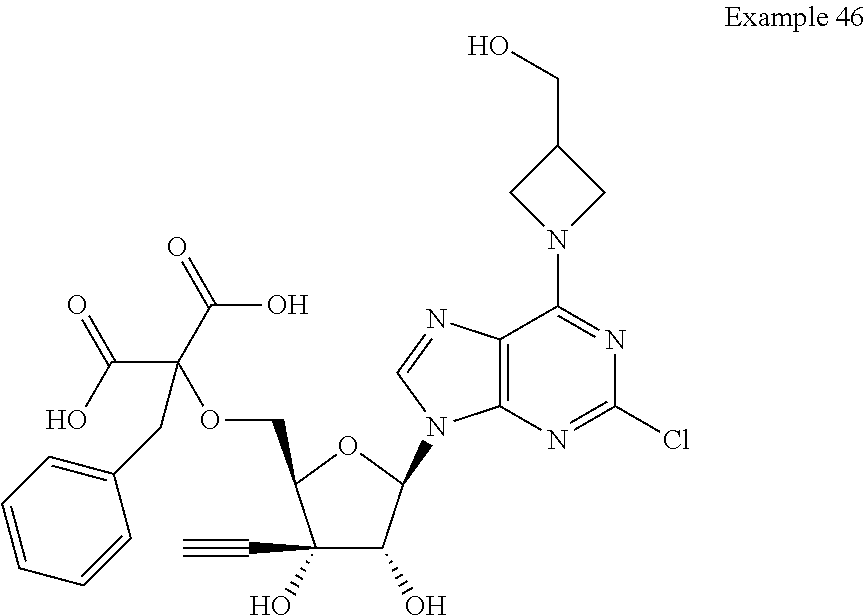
C1(C#C)(O)C(O)C(N2C3=C(C(N4CC(CO)C4)=NC(Cl)=N3)N=C2)OC1COC(C(=O)O)(C(O)=O)CC1=CC=CC=C1
